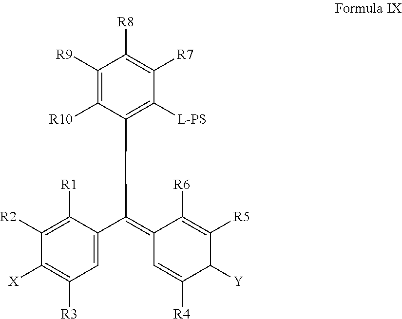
C1([R2])=C([R1])C(C(=C2C=C([R4])C([Y])C([R5])=C2[R6])CCC2=C([L-PS])C([R7])=C([R8])C([R9])=C2[R10])=CC([R3])=C1[X]
